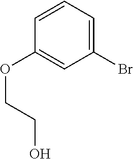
C1=CC=C(Br)C=C1OCCO
